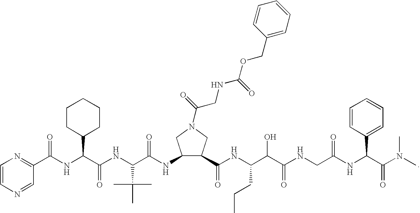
C1=CN=CC(C(NC(C(NC(C(NC2C(C(NC(C(C(NCC(NC(C(N(C)C)=O)C3=CC=CC=C3)=O)=O)O)CCC)=O)CN(C(=O)CNC(=O)OCC3=CC=CC=C3)C2)=O)C(C)(C)C)=O)C2CCCCC2)=O)=N1
